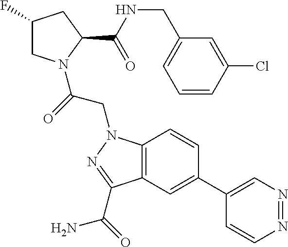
C12=C(C=C(C3=CN=NC=C3)C=C1)C(C(=O)N)=NN2CC(=O)N1CC(F)CC1C(NCC1=CC=CC(Cl)=C1)=O
